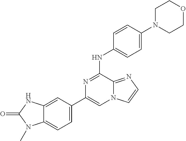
C1(C2=CC=C3C(=C2)NC(=O)N3C)=CN2C(=NC=C2)C(NC2=CC=C(N3CCOCC3)C=C2)=N1
